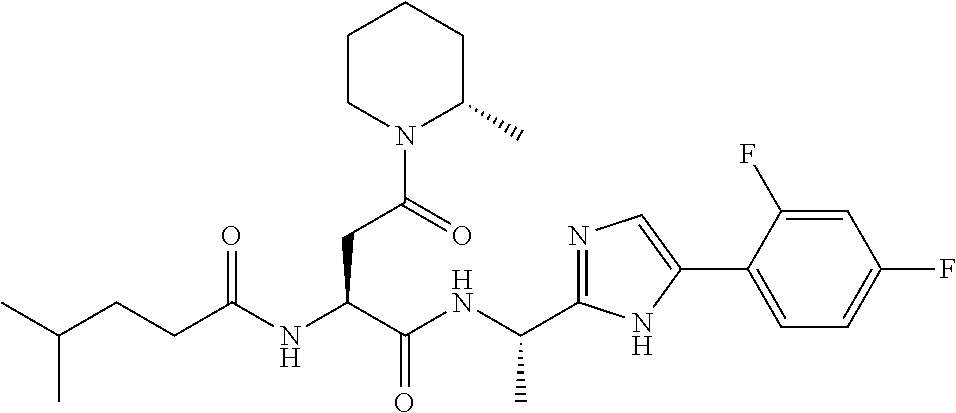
C(NC(C(NC(CCC(C)C)=O)CC(N1C(C)CCCC1)=O)=O)(C)C1=NC=C(C2=CC=C(F)C=C2F)N1
